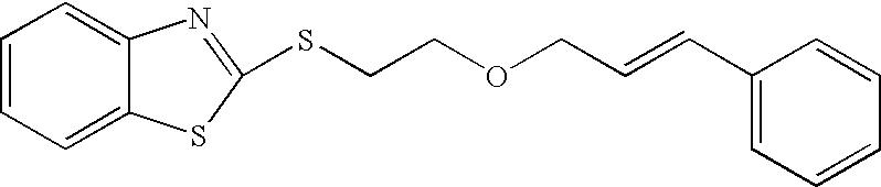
S(CCOCC=CC1=CC=CC=C1)C1=NC2=CC=CC=C2S1
